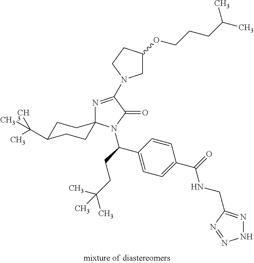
N1=C(N2CC(OCCCC(C)C)CC2)C(=O)N(C(CCC(C)(C)C)C2=CC=C(C(=O)NCC3=NNN=N3)C=C2)C12CCC(C(C)([CH3])C)CC2
